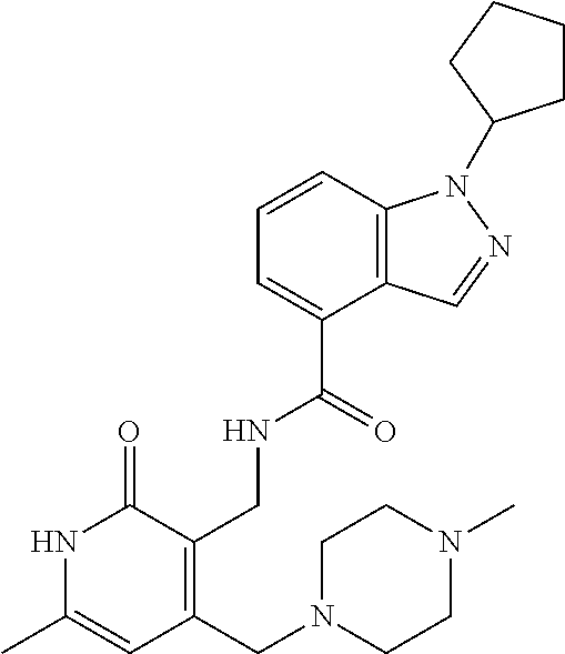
C1=CC2=C(C(C(=O)NCC3=C(CN4CCN(C)CC4)C=C(C)NC3=O)=C1)C=NN2C1CCCC1
